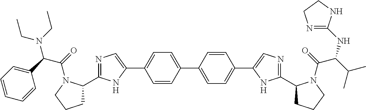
C1=CC(C2=CC=C(C3=CN=C(C4CCCN4C(C(NC4=NCCN4)C(C)C)=O)N3)C=C2)=CC=C1C1=CN=C(C2CCCN2C(C(N(CC)CC)C2=CC=CC=C2)=O)N1
